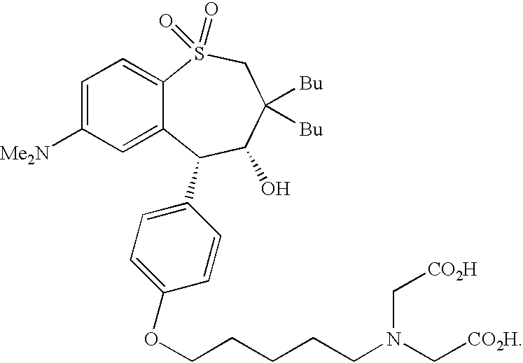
C12=CC=C([Me2N])C=C1C(C1=CC=C(OCCCCCN(C[CO2H])C[CO2H])C=C1)C(O)C([Bu])([Bu])CS2(=O)=O
